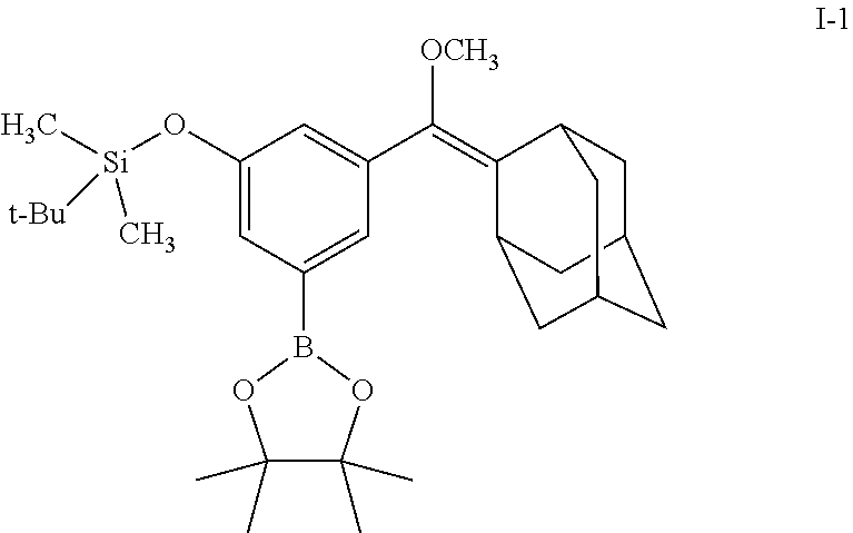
C1(O[Si](C)(C)[t-Bu])=CC(B2OC(C)(C)C(C)(C)O2)=CC(C([OCH3])=C2C3CC4CC(CC2C4)C3)=C1
